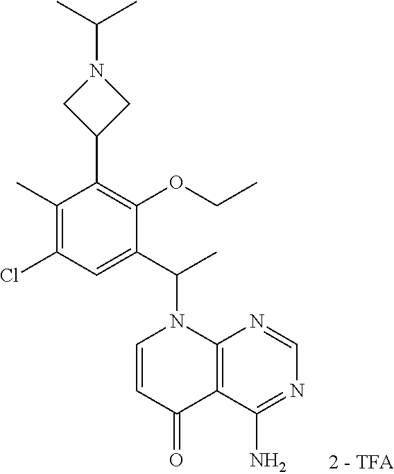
C1(C2=C(OCC)C(C(C)N3C=CC(=O)C4=C3N=CN=C4N)=CC(Cl)=C2C)CN(C(C)C)C1
